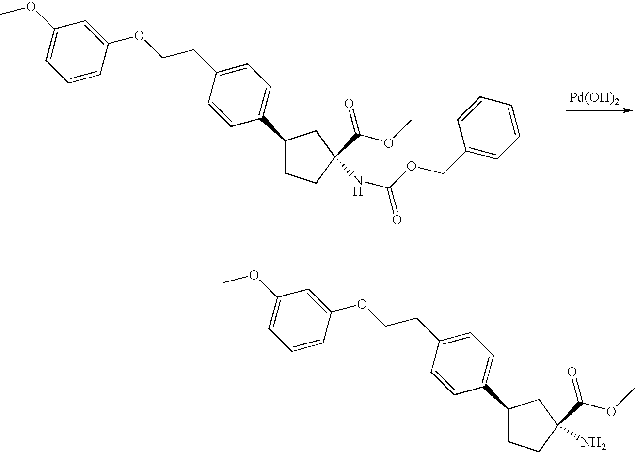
C1=C(OCCC2=CC=C(C3CCC(C(OC)=O)(NC(=O)OCC4=CC=CC=C4)C3)C=C2)C=CC=C1OC.[Pd(OH)2].C1=C(OCCC2=CC=C(C3CCC(C(OC)=O)(N)C3)C=C2)C=CC=C1OC
